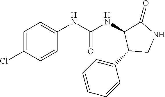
C1=C(Cl)C=CC(NC(NC2C(=O)NCC2C2=CC=CC=C2)=O)=C1
